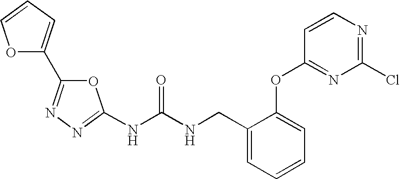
N(C(NCC1=CC=CC=C1OC1=NC(Cl)=NC=C1)=O)C1=NN=C(C2=CC=CO2)O1
